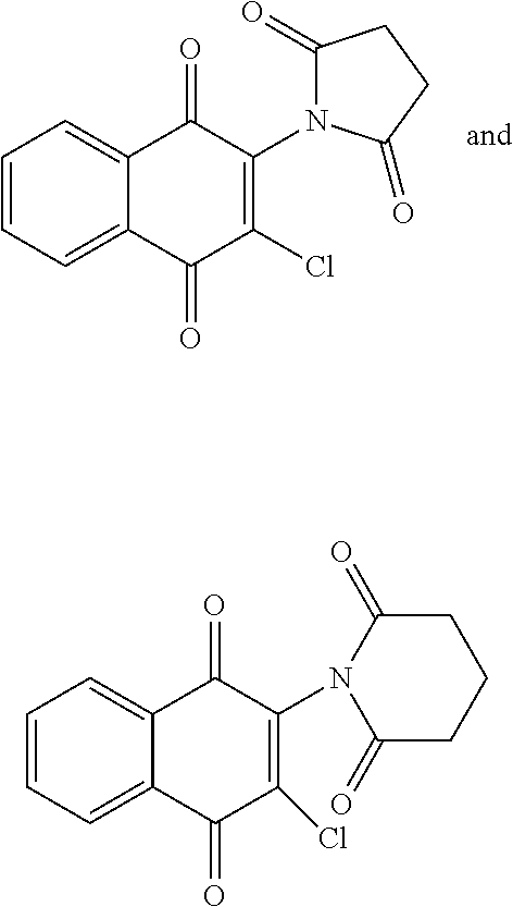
C1=CC=C2C(=C1)C(=O)C(N1C(=O)CCC1=O)=C(Cl)C2=O.C1=CC=C2C(=C1)C(=O)C(N1C(=O)CCCC1=O)=C(Cl)C2=O
